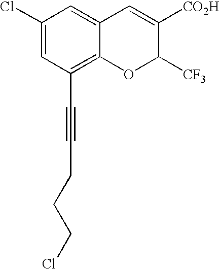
C1(Cl)=CC(C#CCCCCl)=C2C(=C1)C=C([CO2H])C([CF3])O2
